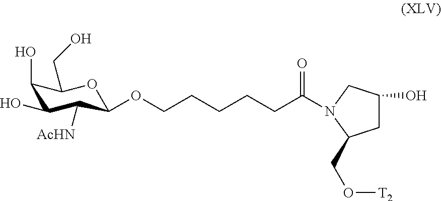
C1(O)C(O)C([AcHN])C(OCCCCCC(=O)N2CC(O)CC2CO[T2])OC1CO
